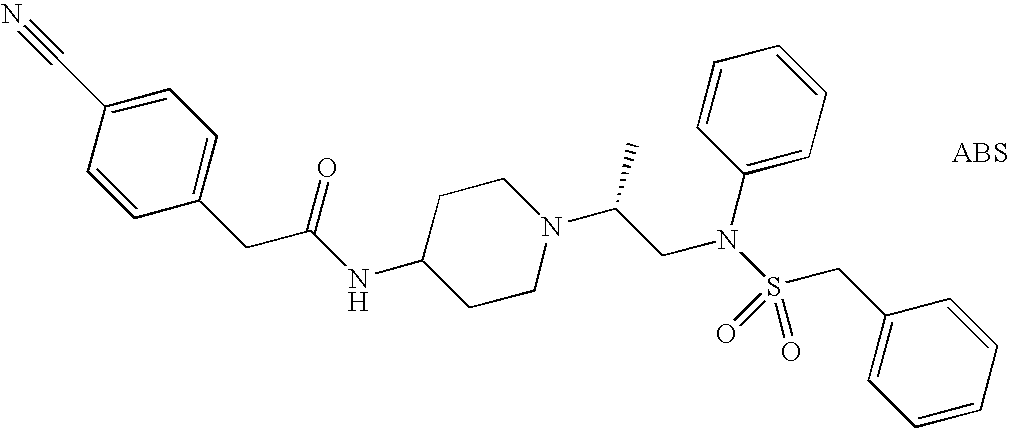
C1(CC(NC2CCN(C(CN(C3=CC=CC=C3)S(CC3=CC=CC=C3)(=O)=O)C)CC2)=O)=CC=C(C#N)C=C1
